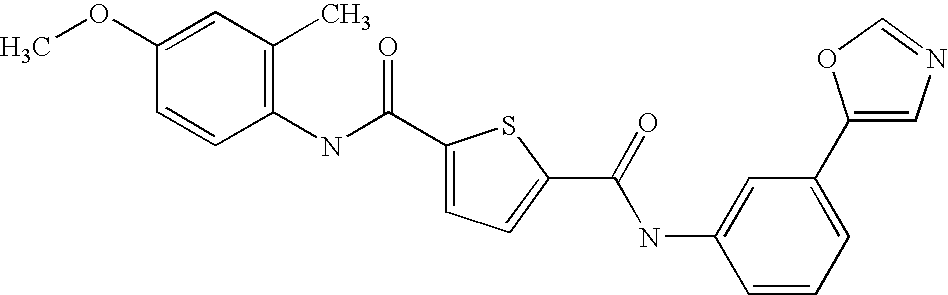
C1(C(NC2=C(C)C=C(OC)C=C2)=O)=CC=C(C(=O)NC2=CC(C3=CN=CO3)=CC=C2)S1
